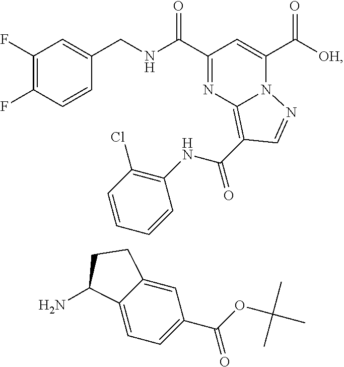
C1(F)=C(F)C=CC(CNC(C2=NC3=C(C(NC4=C(Cl)C=CC=C4)=O)C=NN3C(C([OH])=O)=C2)=O)=C1.C1=C2C(=CC=C1C(OC(C)(C)C)=O)C(N)CC2
